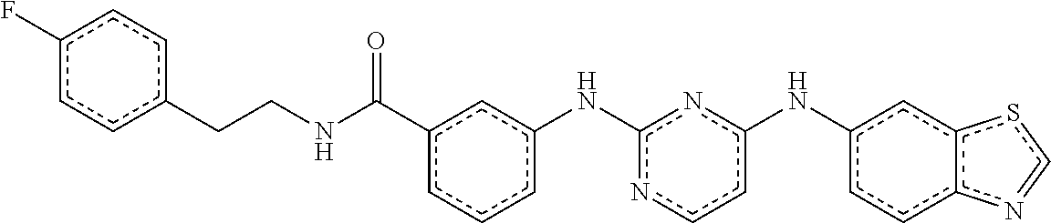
c1cc(Nc2nc(Nc3cc4c(cc3)n=cs4)ccn2)cc(C(NCCc2ccc(F)cc2)=O)c1
